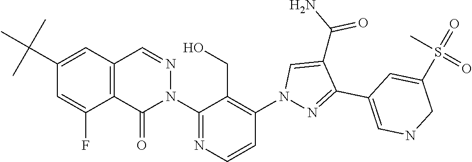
C12=C(C=NN(C3=NC=CC(N4N=C(C5=CNCC(S(C)(=O)=O)=C5)C(C(N)=O)=C4)=C3CO)C1=O)C=C(C(C)(C)C)C=C2F
